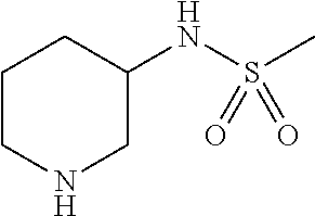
C1CNCC(NS(C)(=O)=O)C1
